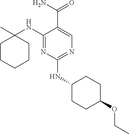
N1=C(NC2(C)CCCCC2)C(C(N)=O)=CN=C1NC1CCC(OCC)CC1
